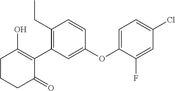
C1CCC(=O)C(C2=C(CC)C=CC(OC3=CC=C(Cl)C=C3F)=C2)=C1O
